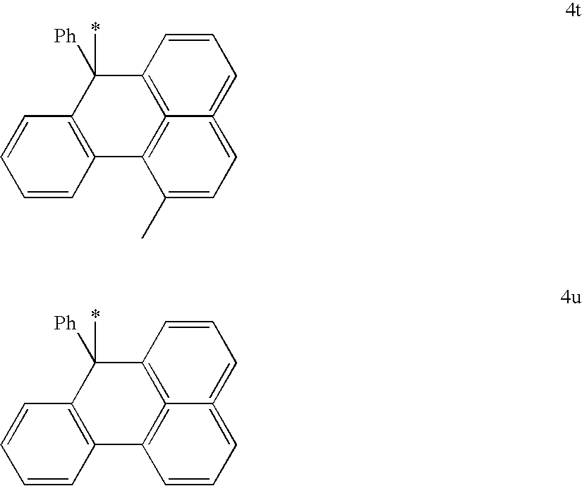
C12=C3C=CC=C1=CC=C(C)C=2C1=C(C3(*)[Ph])C=CC=C1.C12=C3C=CC=C1=CC=CC=2C1=C(C3(*)[Ph])C=CC=C1
